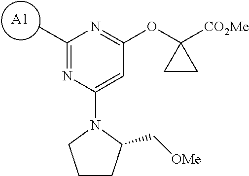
[A1].C1(C)=NC(N2C(C[OMe])CCC2)=CC(OC2([CO2Me])CC2)=N1
